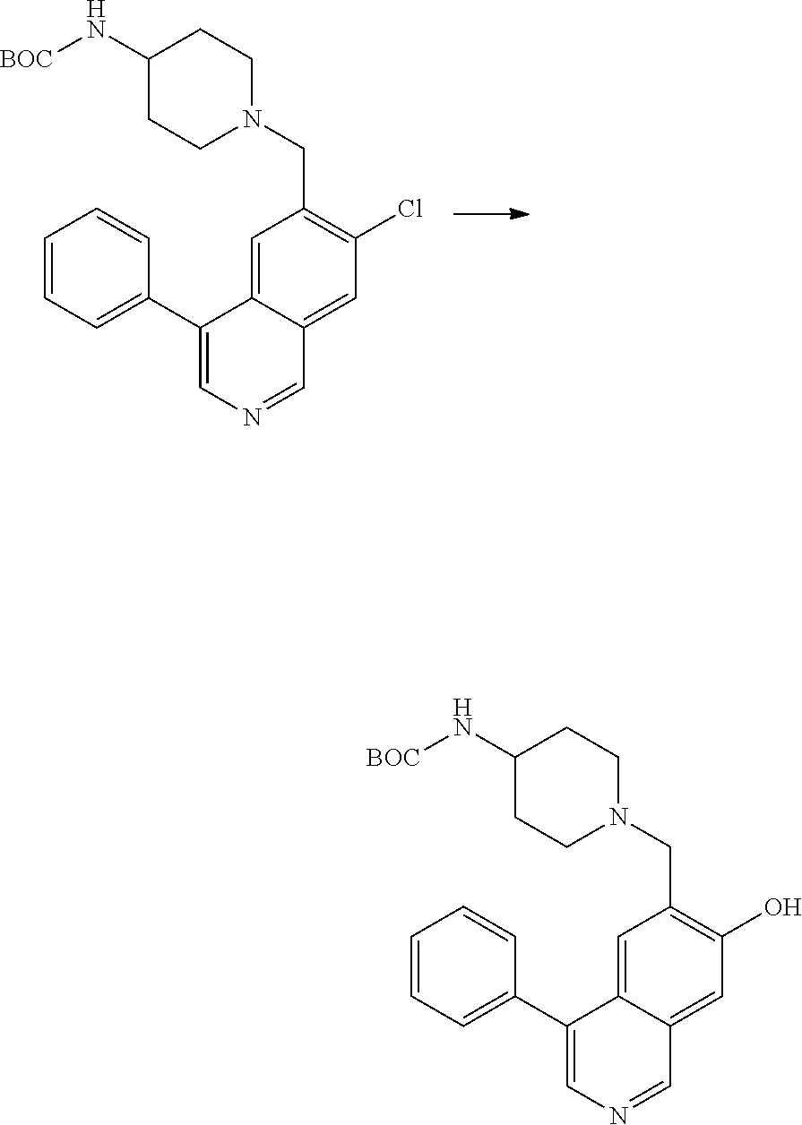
C1(C2=CC=CC=C2)=CN=CC2=CC(Cl)=C(CN3CCC(N[BOC])CC3)C=C12.C1(C2=CC=CC=C2)=CN=CC2=CC(O)=C(CN3CCC(N[BOC])CC3)C=C12
